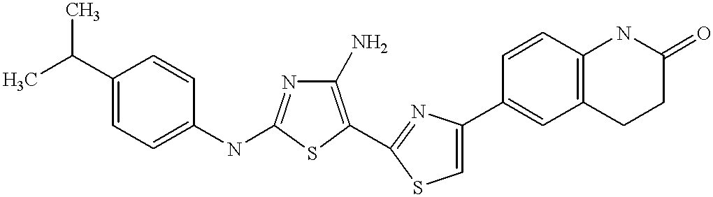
C1(N)=C(C2=NC(C3=CC4=C(C=C3)NC(=O)CC4)=CS2)SC(NC2=CC=C(C(C)C)C=C2)=N1
